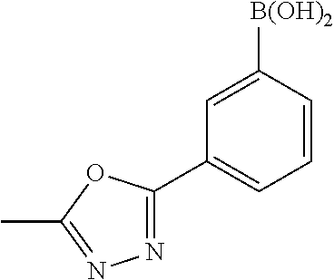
C1=CC([B(OH)2])=CC(C2=NN=C(C)O2)=C1
